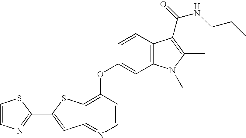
C1(C2=CC3=NC=CC(OC4=CC5=C(C=C4)C(C(NCCC)=O)=C(C)N5C)=C3S2)=NC=CS1
